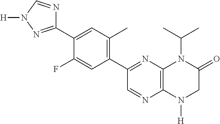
C1=NC2=C(N=C1C1=C(C)C=C(C3=NN([H])C=N3)C(F)=C1)N(C(C)C)C(=O)CN2[H]
